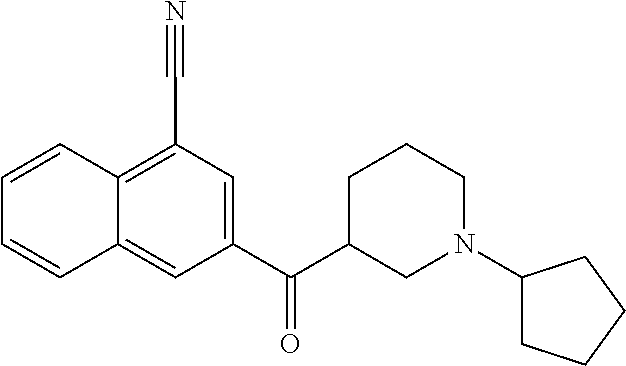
C1=CC2=C(C#N)C=C(C(C3CN(C4CCCC4)CCC3)=O)C=C2C=C1
